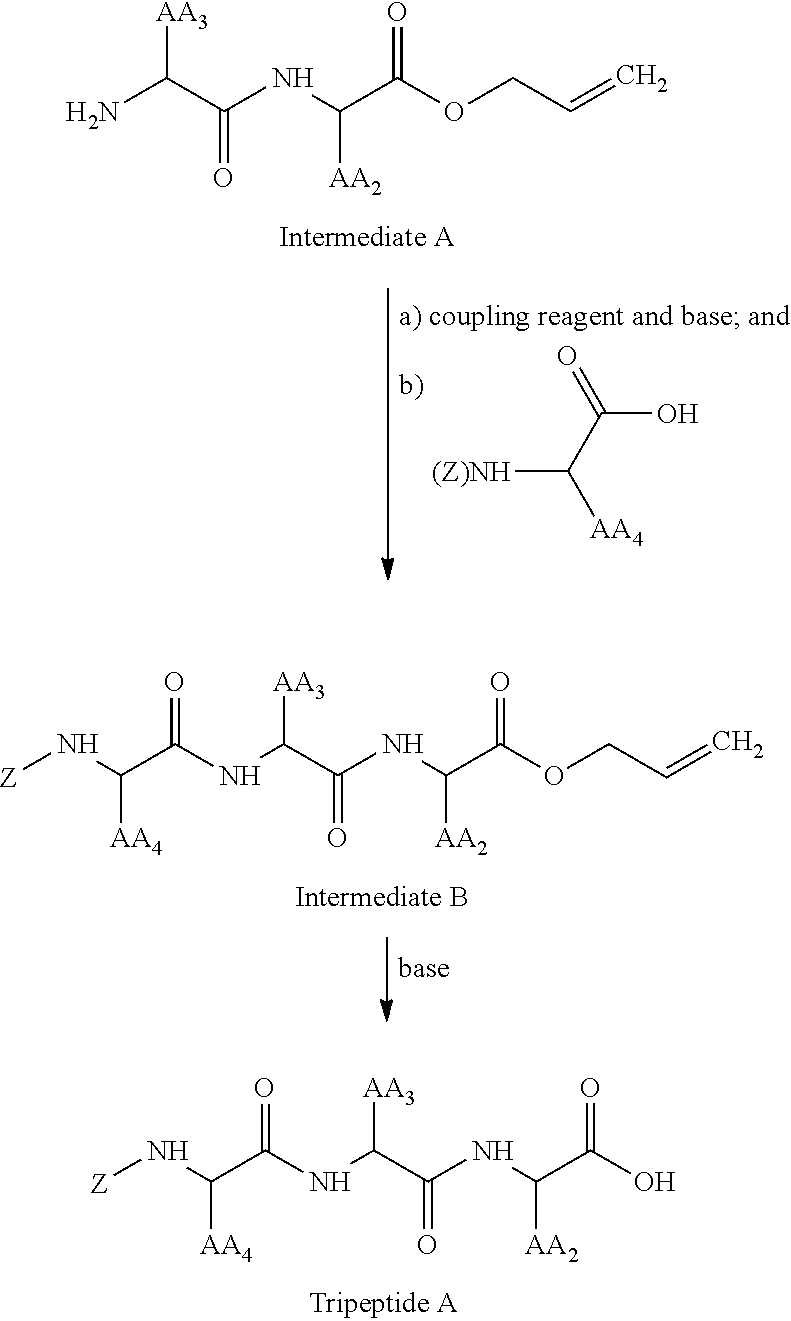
N(C(C(NC(C(NC(C(=O)O)[AA2])=O)[AA3])=O)[AA4])[Z].NC(C(NC(C(OCC=C)=O)[AA2])=O)[AA3].[(Z)NH]C(C(=O)O)[AA4].N(C(C(NC(C(NC(C(=O)OCC=C)[AA2])=O)[AA3])=O)[AA4])[Z]
